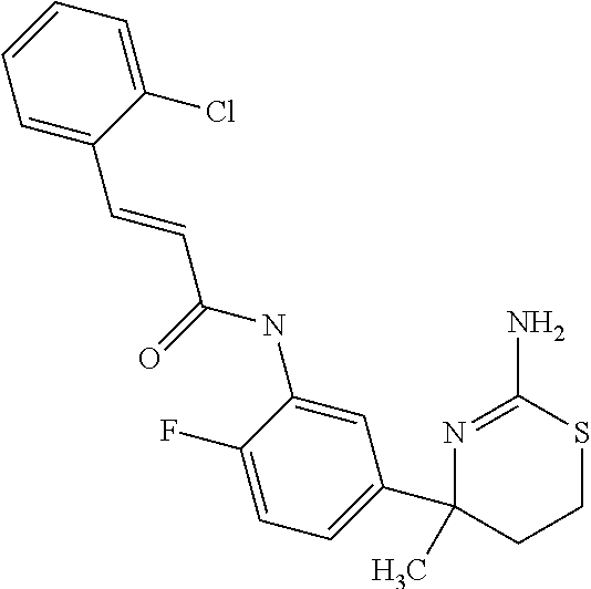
C1=C(Cl)C(C=CC(NC2=CC(C3(C)CCSC(N)=N3)=CC=C2F)=O)=CC=C1
